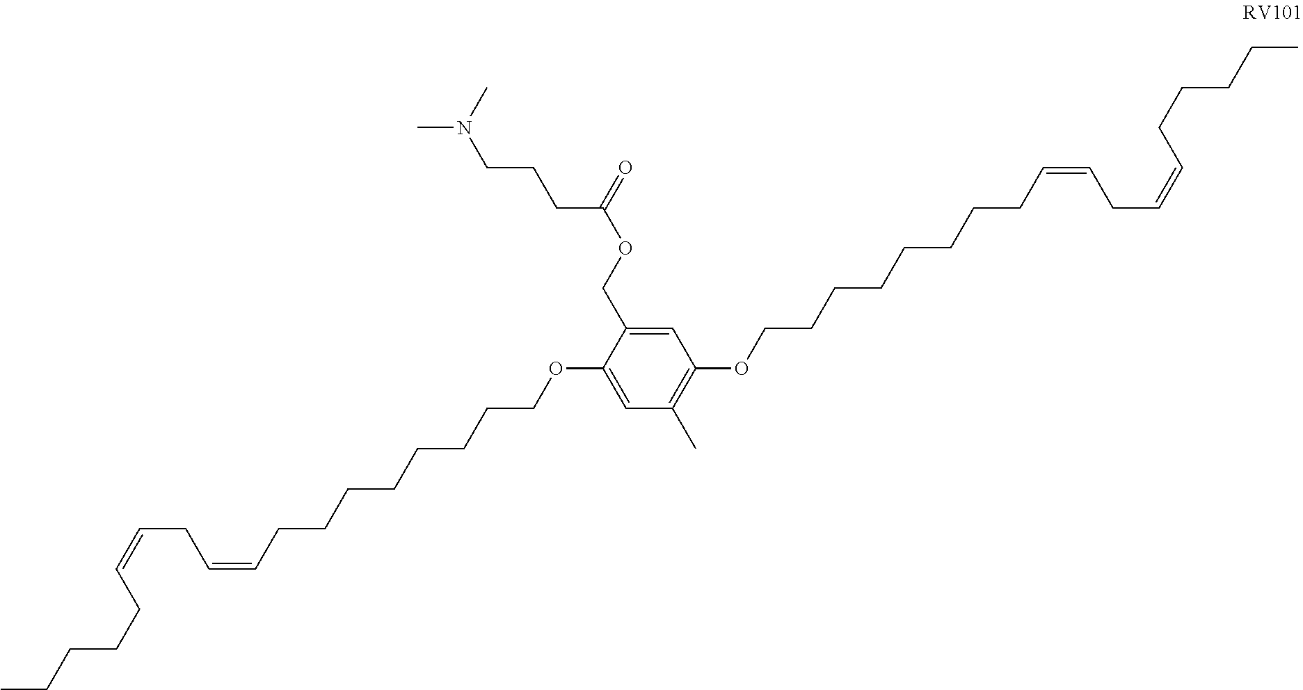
C1(OCCCCCCCCC=CCC=CCCCCC)=CC(C)=C(OCCCCCCCCC=CCC=CCCCCC)C=C1COC(CCCN(C)C)=O
